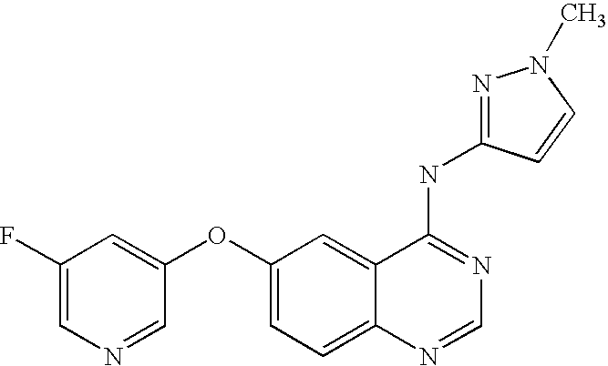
C1(F)=CN=CC(OC2=CC=C3C(=C2)C(NC2=NN(C)C=C2)=NC=N3)=C1
